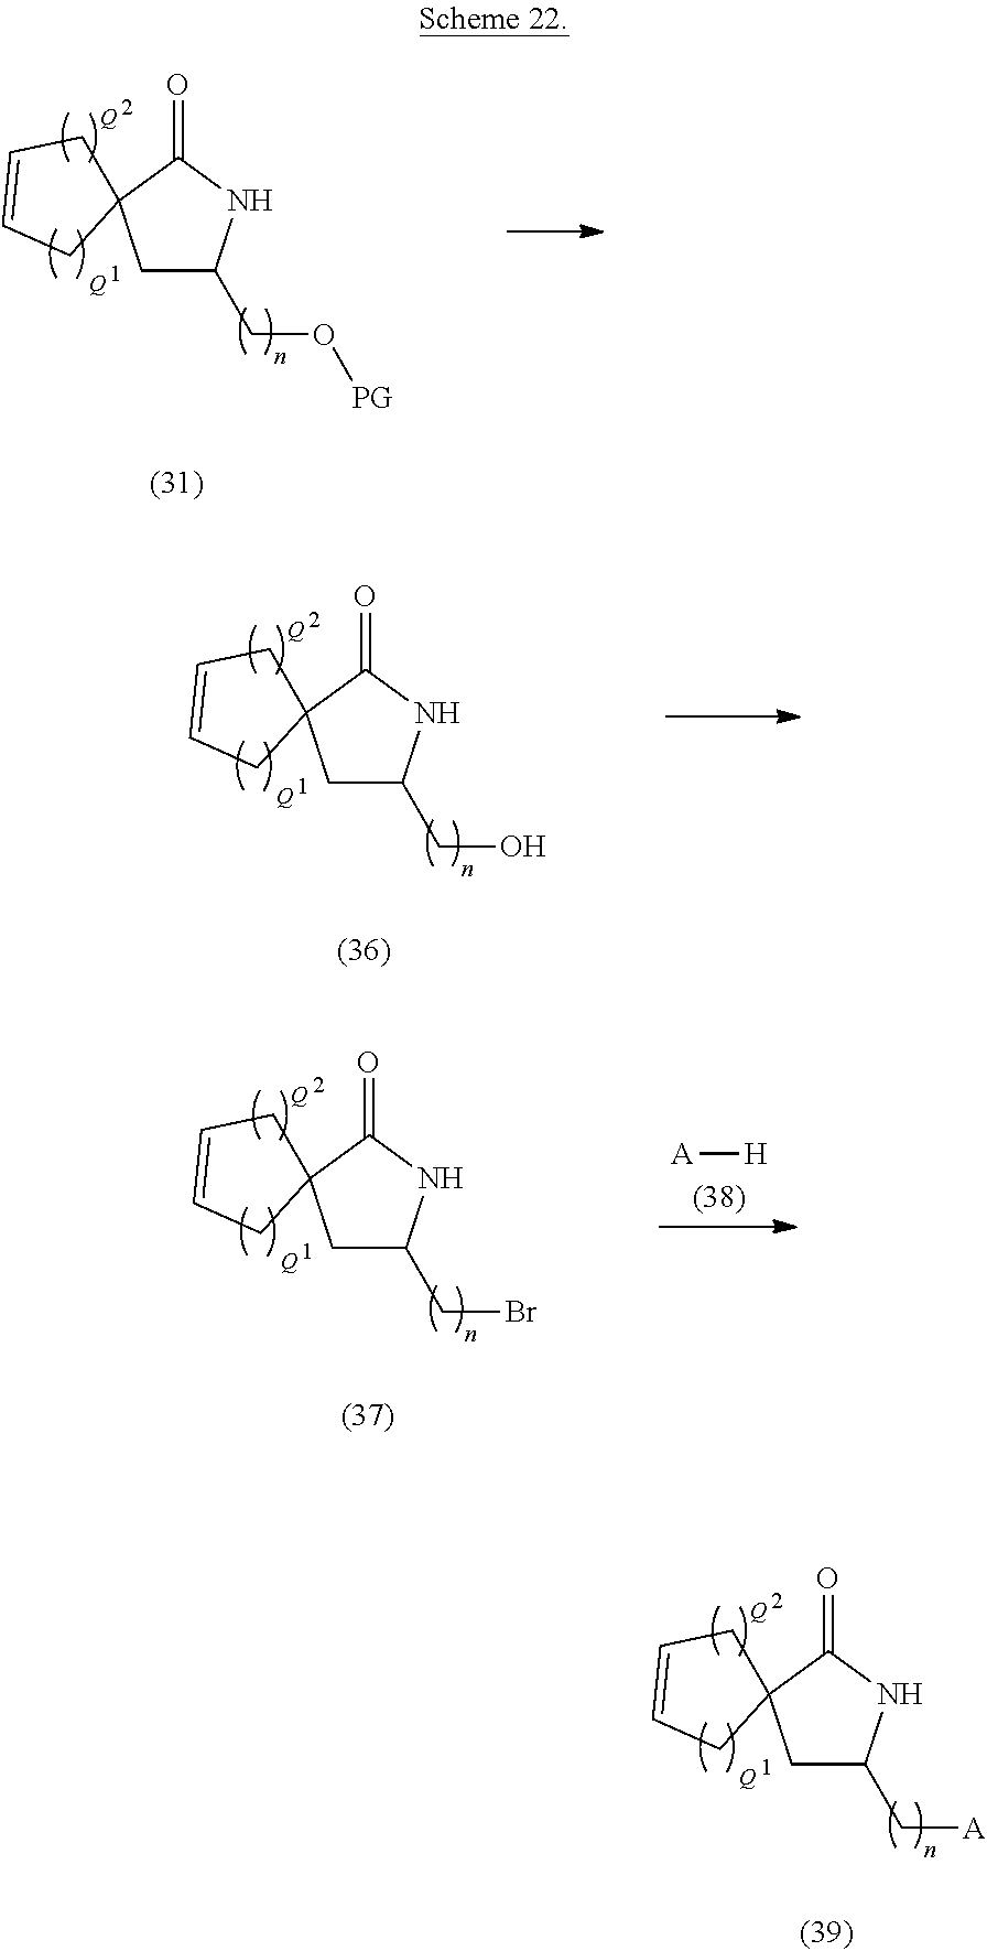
[Q].[Q].C1C(CO[PG])NC(=O)C12CC=CC2.[Q].[Q].C1C(CO)NC(=O)C12CC=CC2.[Q].[Q].C1C(C[A])NC(=O)C12CC=CC2.[Q].[Q].C1C(CBr)NC(=O)C12CC=CC2.[A][H]
